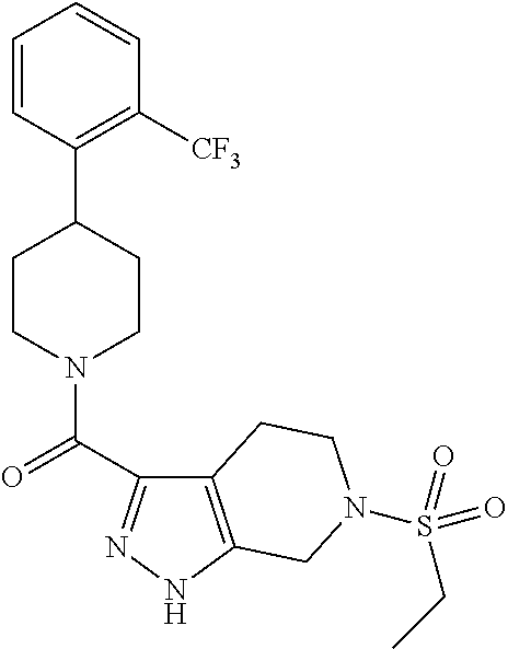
C1=CC(C2CCN(C(=O)C3=NNC4=C3CCN(S(CC)(=O)=O)C4)CC2)=C([CF3])C=C1
